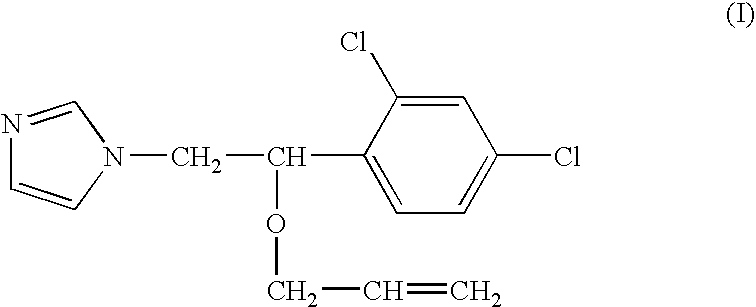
N1(CC(C2=CC=C(Cl)C=C2Cl)OCC=C)C=NC=C1
